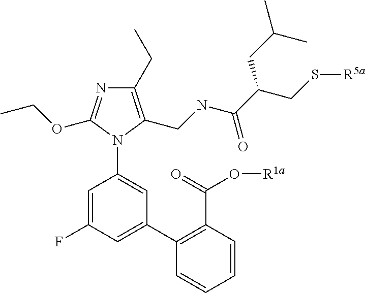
C1=CC(C(=O)O[R1a])=C(C2=CC(F)=CC(N3C(CNC(C(CS[R5a])CC(C)C)=O)=C(CC)N=C3OCC)=C2)C=C1
